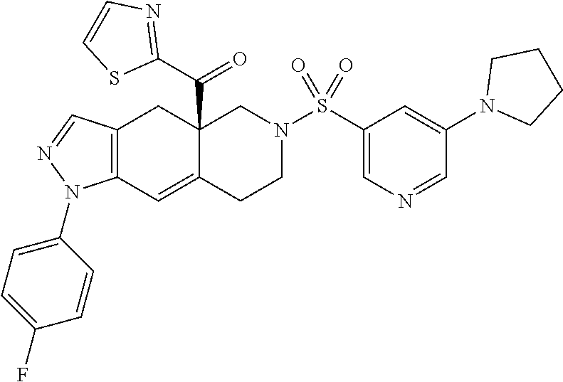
C12=C(C=C3C(C(C4=NC=CS4)=O)(C1)CN(S(C1=CN=CC(N4CCCC4)=C1)(=O)=O)CC3)N(C1=CC=C(F)C=C1)N=C2
